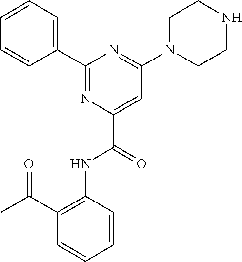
C1(C2=CC=CC=C2)=NC(C(=O)NC2=C(C(C)=O)C=CC=C2)=CC(N2CCNCC2)=N1
